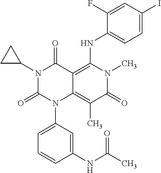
N1(C2CC2)C(=O)N(C2=CC=CC(NC(C)=O)=C2)C2=C(C)C(=O)N(C)C(NC3=CC=C(I)C=C3F)=C2C1=O
